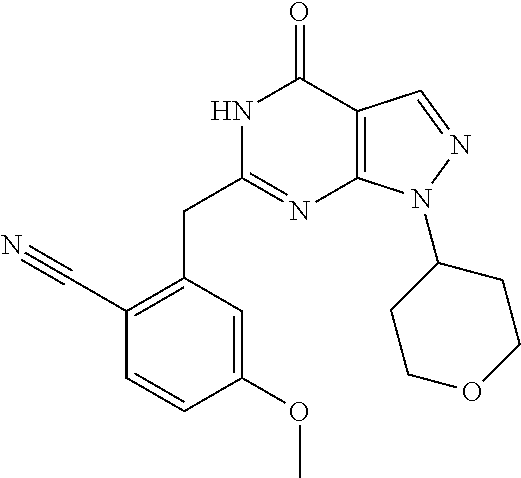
N1C(CC2=C(C#N)C=CC(OC)=C2)=NC2=C(C1=O)C=NN2C1CCOCC1
